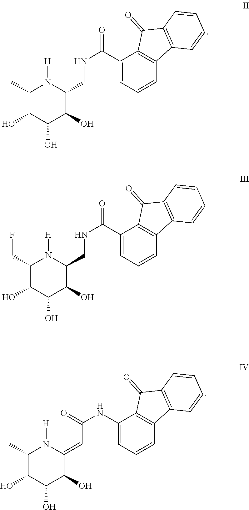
C1(C(NCC2N([H])C(C)C(O)C(O)C2O)=O)=CC=CC2=C1C(=O)C1=C2C=CC=C1.C1(C(NCC2N([H])C(CF)C(O)C(O)C2O)=O)=CC=CC2=C1C(=O)C1=C2C=CC=C1.C1(NC(C=C2N([H])C(C)C(O)C(O)C2O)=O)=CC=CC2=C1C(=O)C1=C2C=CC=C1
